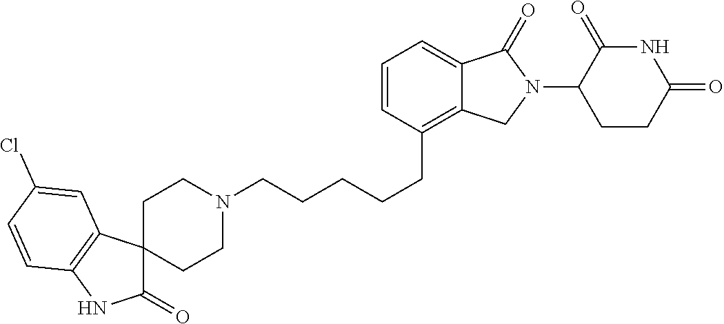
C1N(CCCCCC2=C3C(=CC=C2)C(=O)N(C2C(=O)NC(=O)CC2)C3)CCC2(C1)C(=O)NC1=C2C=C(Cl)C=C1
